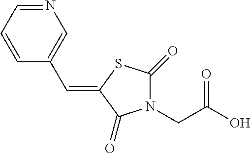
N1=CC=CC(C=C2C(=O)N(CC(O)=O)C(=O)S2)=C1
